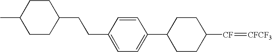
C1(C2CCC([CF]=[CFCF3])CC2)=CC=C(CCC2CCC(C)CC2)C=C1
